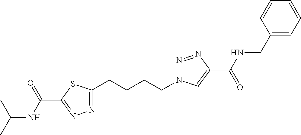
C1(CCCCN2N=NC(C(=O)NCC3=CC=CC=C3)=C2)=NN=C(C(NC(C)C)=O)S1
